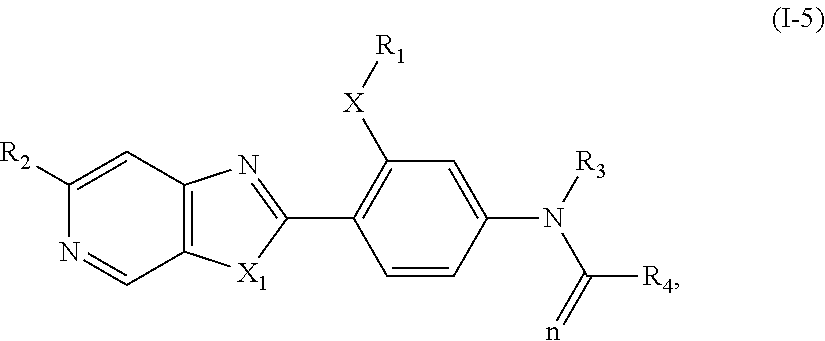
C(=n)(N([R3])C1=CC([X][R1])=C(C2=NC3=C([X1]2)C=NC([R2])=C3)C=C1)[R4]
